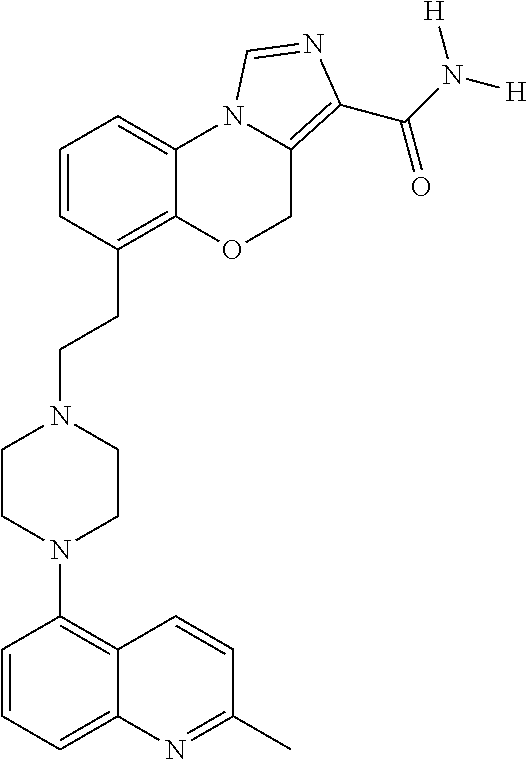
C1=CC=C2C(=C1N1CCN(CCC3=C4C(=CC=C3)N3C(=C(C(N([H])[H])=O)N=C3)CO4)CC1)C=CC(C)=N2
